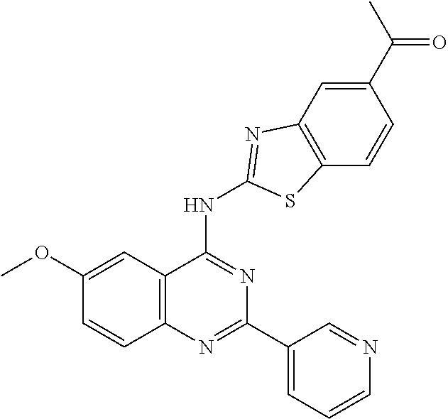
C1(OC)=CC2=C(C=C1)N=C(C1=CC=CN=C1)N=C2NC1=NC2=C(C=CC(C(C)=O)=C2)S1
